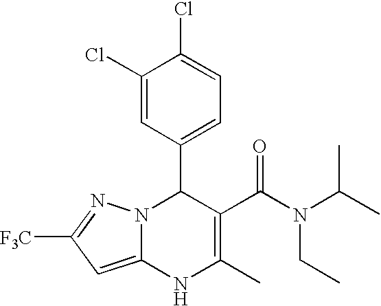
C1(Cl)=CC(C2N3C(=CC([F3C])=N3)NC(C)=C2C(N(CC)C(C)C)=O)=CC=C1Cl
